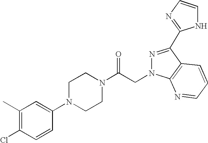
C1(C)=C(Cl)C=CC(N2CCN(C(CN3C4=C(C(C5=NC=CN5)=N3)C=CC=N4)=O)CC2)=C1
